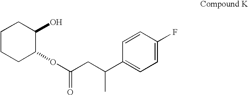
C1CCC(OC(CC(C2=CC=C(F)C=C2)C)=O)C(O)C1
